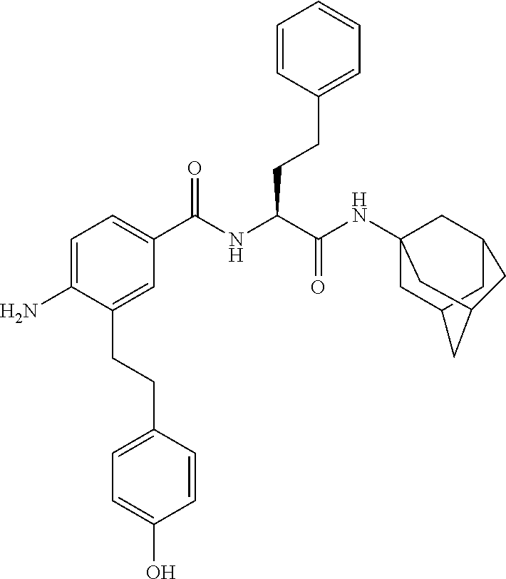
C1=C(N)C(CCC2=CC=C(O)C=C2)=CC(C(NC(C(NC23CC4CC(C2)CC(C3)C4)=O)CCC2=CC=CC=C2)=O)=C1
